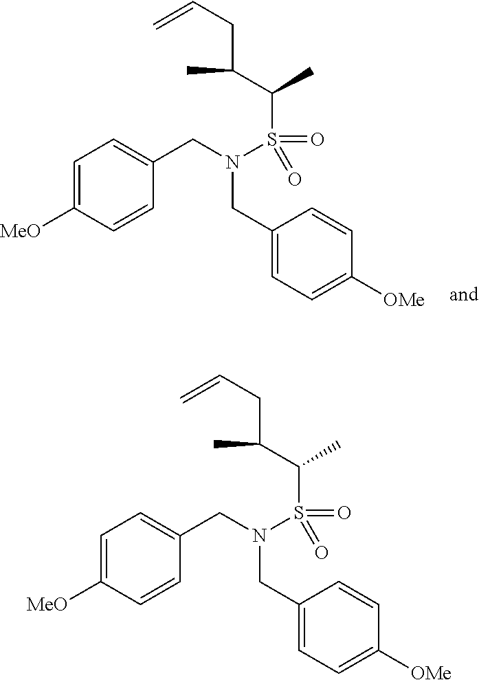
C1=C([MeO])C=CC(CN(S(=O)(=O)C(C(C)CC=C)C)CC2=CC=C([OMe])C=C2)=C1.C1=C([MeO])C=CC(CN(S(=O)(=O)C(C(C)CC=C)C)CC2=CC=C([OMe])C=C2)=C1
